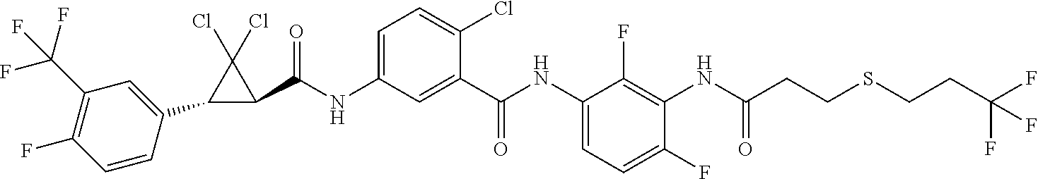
C1(C2=CC(C(F)(F)F)=C(F)C=C2)C(C(NC2=CC=C(Cl)C(C(NC3=CC=C(F)C(NC(CCSCCC(F)(F)F)=O)=C3F)=O)=C2)=O)C1(Cl)Cl
